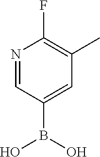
N1=CC(B(O)O)=CC(C)=C1F
